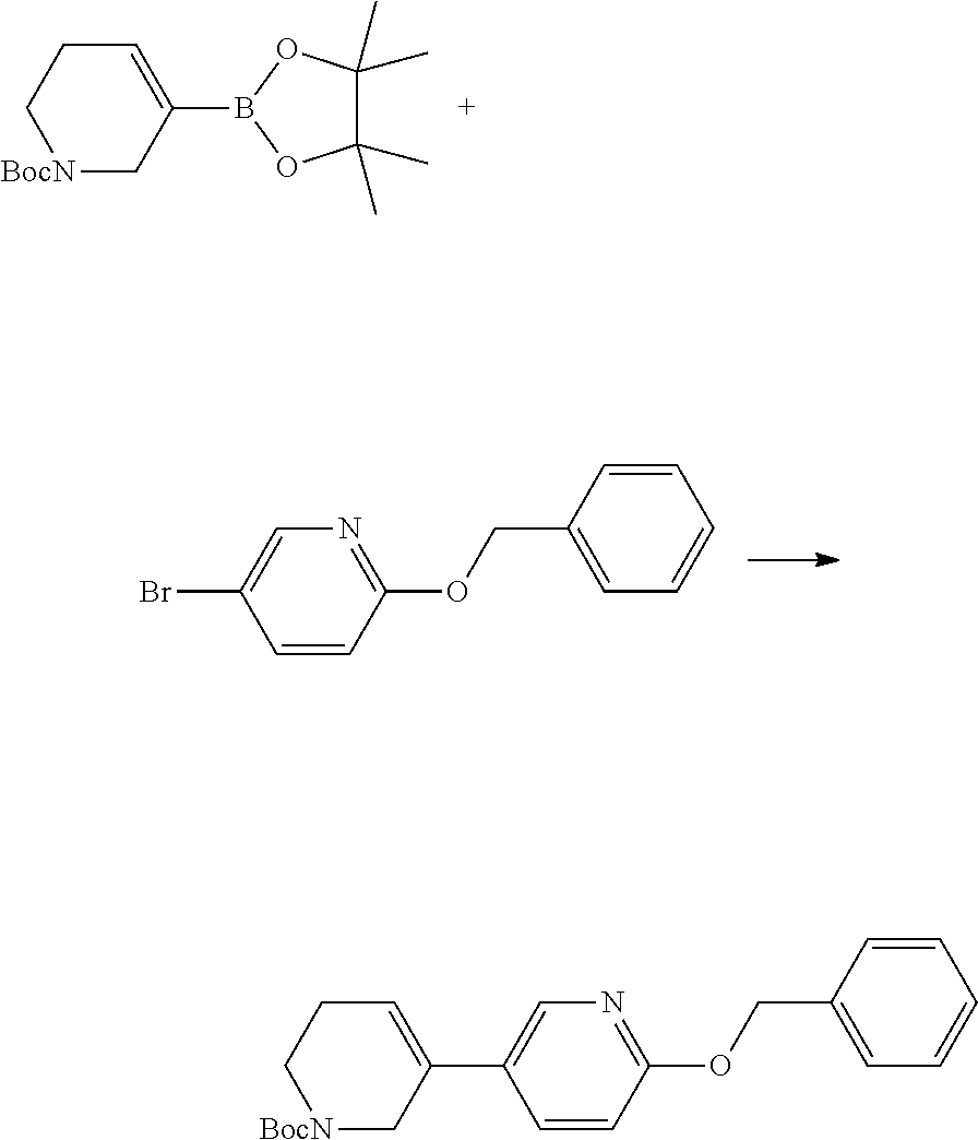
[BocN]1CC(B2OC(C)(C)C(C)(C)O2)=CCC1.C1=CC(OCC2=CC=CC=C2)=NC=C1Br.C1=CC(OCC2=CC=CC=C2)=NC=C1C1=CCC[BocN]C1
